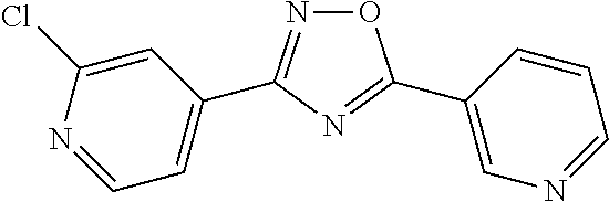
O1N=C(C2=CC=NC(Cl)=C2)N=C1C1=CN=CC=C1
